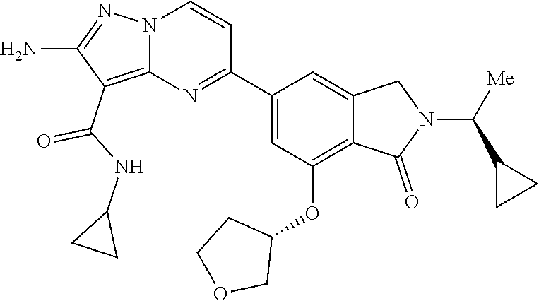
C1(C2=NC3=C(C(NC4CC4)=O)C(N)=NN3C=C2)=CC(OC2CCOC2)=C2C(=C1)CN(C([Me])C1CC1)C2=O
